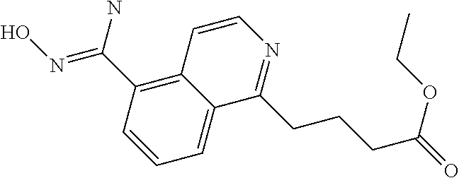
C12=C(C(=NO)N)C=CC=C1C(CCCC(=O)OCC)=NC=C2
